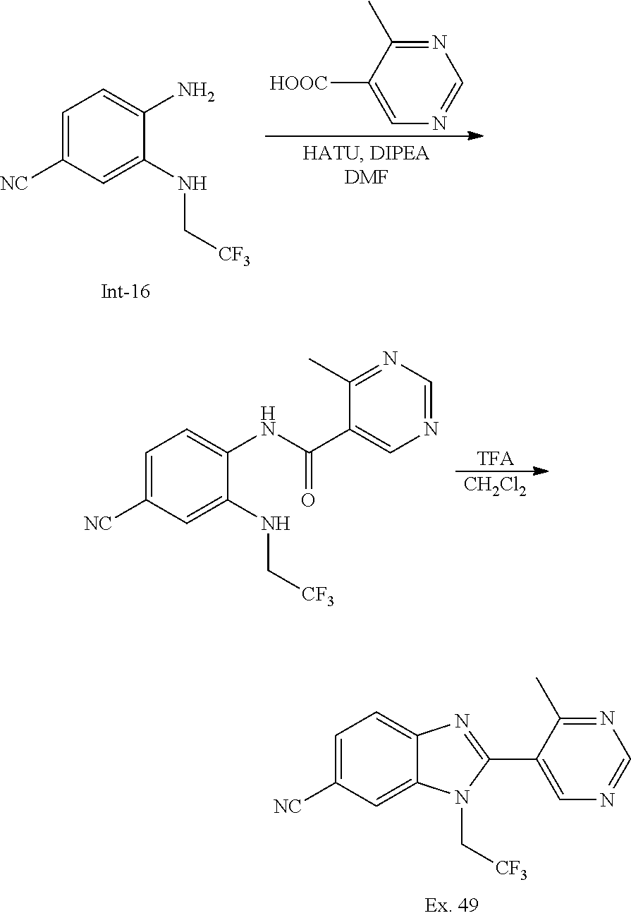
C1=C([NC])C=C(NC[CF3])C(N)=C1.N1=C(C)C([HOOC])=CN=C1.C1=C([NC])C=C(NC[CF3])C(NC(C2=CN=CN=C2C)=O)=C1.[CH2Cl2].[TFA].C1=C([NC])C=C2C(=C1)N=C(C1=CN=CN=C1C)N2C[CF3]
